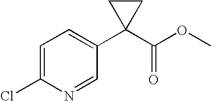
C1=NC(Cl)=CC=C1C1(C(OC)=O)CC1
